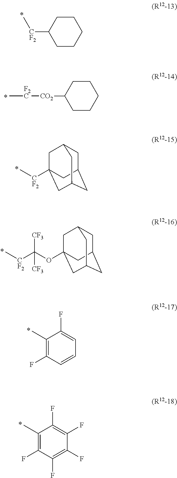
C[CF2]C1CCCCC1.C[F2C][CO2]C1CCCCC1.C[CF2]C12CC3CC(CC(C1)C3)C2.C[CF2]C(OC12CC3CC(CC(C1)C3)C2)([CF3])[CF3].CC1=C(F)C=CC=C1F.CC1=C(F)C(F)=C(F)C(F)=C1F
